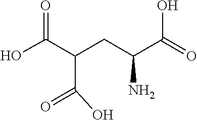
O=C(O)C(C(O)=O)CC(C(O)=O)N
